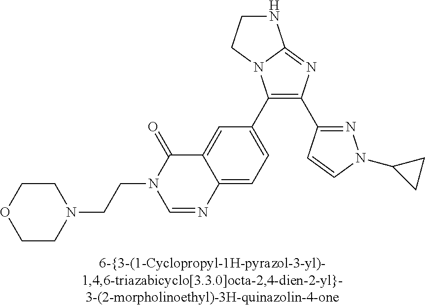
C1(C2=CC=C3C(=C2)C(=O)N(CCN2CCOCC2)C=N3)=C(C2=NN(C3CC3)C=C2)N=C2N1CCN2
